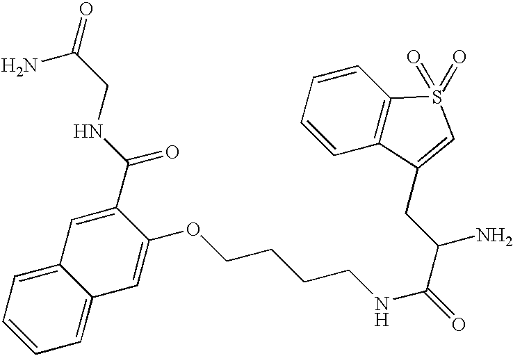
C1=CC=C2C(=C1)C=C(C(NCC(N)=O)=O)C(OCCCCNC(=O)C(CC1=CS(=O)(=O)C3=C1C=CC=C3)N)=C2
